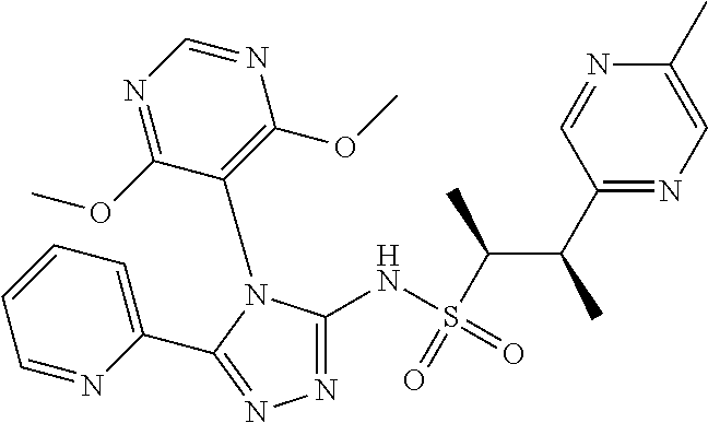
N1=C(NS(=O)(=O)C(C(C2=NC=C(C)N=C2)C)C)N(C2=C(OC)N=CN=C2OC)C(C2=CC=CC=N2)=N1
